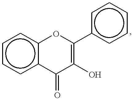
c1ccc2c(c1)OC(c1ccccc1)=C(O)C2=O
